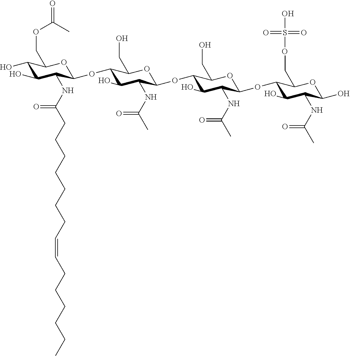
C1(O)C(O)C(NC(=O)CCCCCCCC=CCCCCCC)C(OC2C(O)C(NC(C)=O)C(OC3C(O)C(NC(C)=O)C(OC4C(O)C(NC(C)=O)C(O)OC4COS(=O)(O)=O)OC3CO)OC2CO)OC1COC(C)=O
